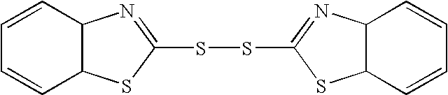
C1=CC2C(C=C1)SC(SSC1=NC3C(S1)C=CC=C3)=N2
